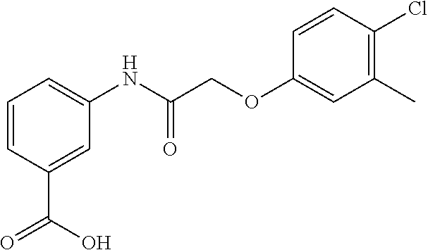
C1=CC(C(=O)O)=CC(NC(COC2=CC(C)=C(Cl)C=C2)=O)=C1
